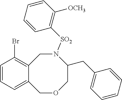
C12=C(Br)C=CC=C1COCC(CC1=CC=CC=C1)N([SO2]C1=C([OCH3])C=CC=C1)C2
